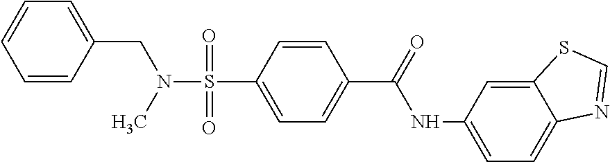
C1=CC(CN(S(=O)(=O)C2=CC=C(C(=O)NC3=CC=C4C(=C3)SC=N4)C=C2)C)=CC=C1
